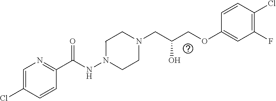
C1(C(NN2CCN(CC(O)COC3=CC(F)=C(Cl)C=C3)CC2)=O)=NC=C(Cl)C=C1
